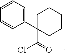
C1C(C(=O)Cl)(C2=CC=CC=C2)CCCC1
